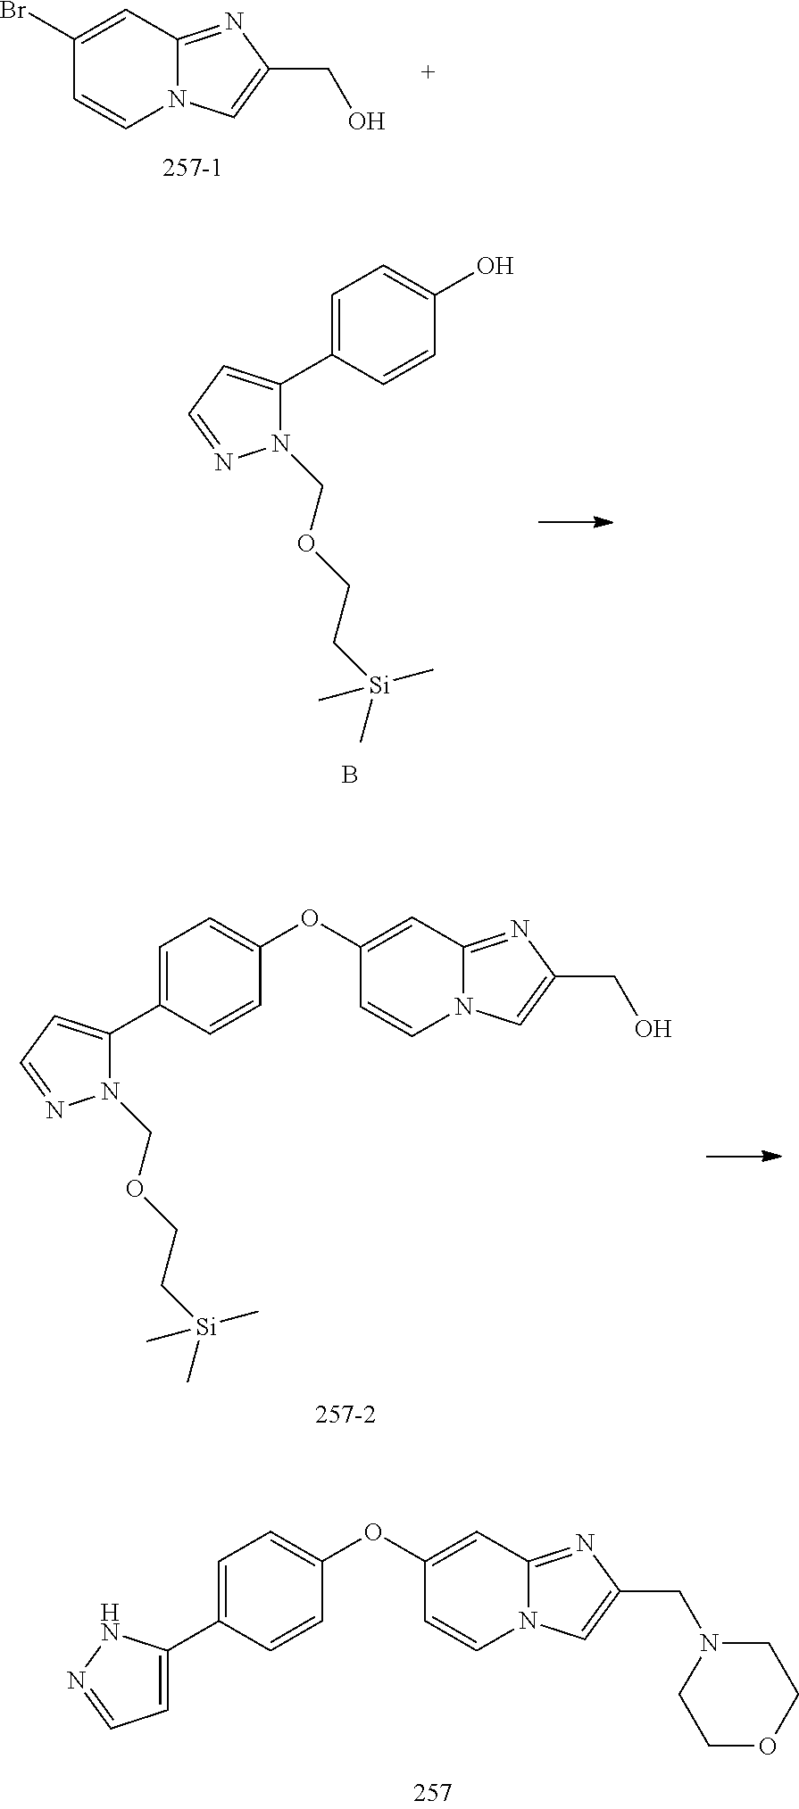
C1=C(C2=CC=NN2COCC[Si](C)(C)C)C=CC(O)=C1.B.C1(Br)=CC2=NC(CO)=CN2C=C1.[257-2].C1=C(C2=CC=NN2COCC[Si](C)(C)C)C=CC(OC2=CC3=NC(CO)=CN3C=C2)=C1.C1=C(C2=CC=NN2)C=CC(OC2=CC3=NC(CN4CCOCC4)=CN3C=C2)=C1
